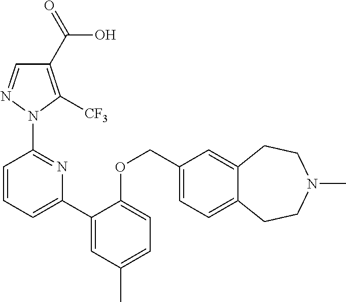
C1(C(=O)O)=C([CF3])N(C2=NC(C3=CC(C)=CC=C3OCC3=CC=C4C(=C3)CCN(C)CC4)=CC=C2)N=C1
